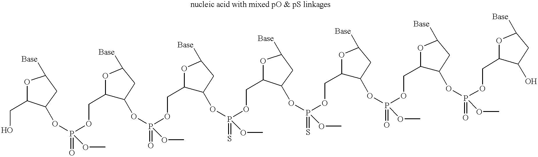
O1C(CO)C(OP(OCC2C(OP(OCC3C(OP(OCC4OC([Base])CC4OP(OCC4C(OP(OCC5C(OP(OCC6C(O)CC([Base])O6)(=O)OC)CC([Base])O5)(=O)OC)CC([Base])O4)(=S)OC)(=S)OC)CC([Base])O3)(=O)OC)CC([Base])O2)(=O)OC)CC1[Base]
